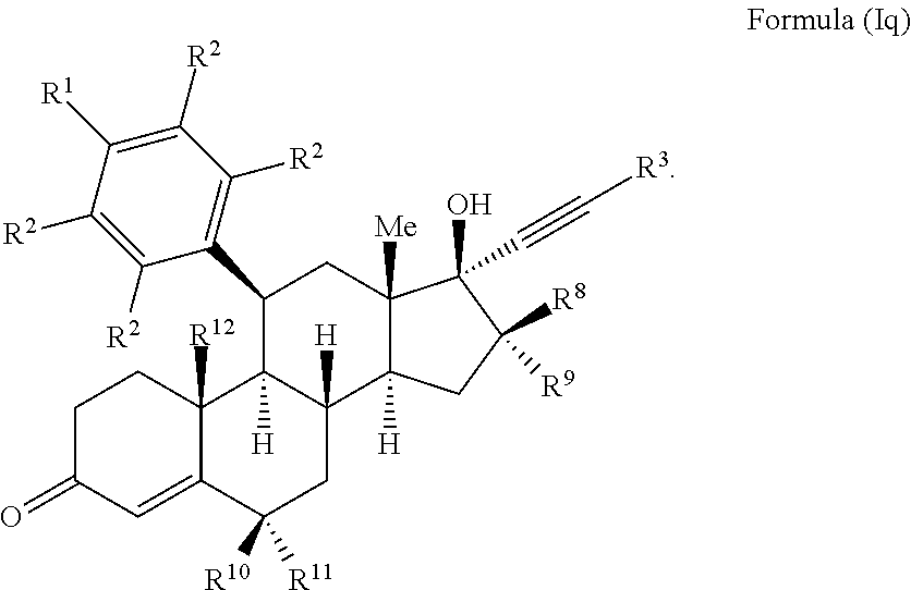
C1C(=O)C=C2C([R12])(C1)C1([H])C([H])(CC2([R10])[R11])C2([H])C([Me])(CC1C1=C([R2])C([R2])=C([R1])C([R2])=C1[R2])C(O)(C#C[R3])C([R8])([R9])C2
